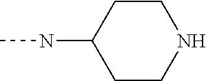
C1CC(NC)CCN1
